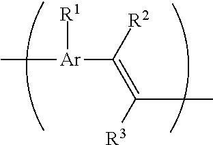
C[Ar]([R1])C([R2])=C([R3])C
